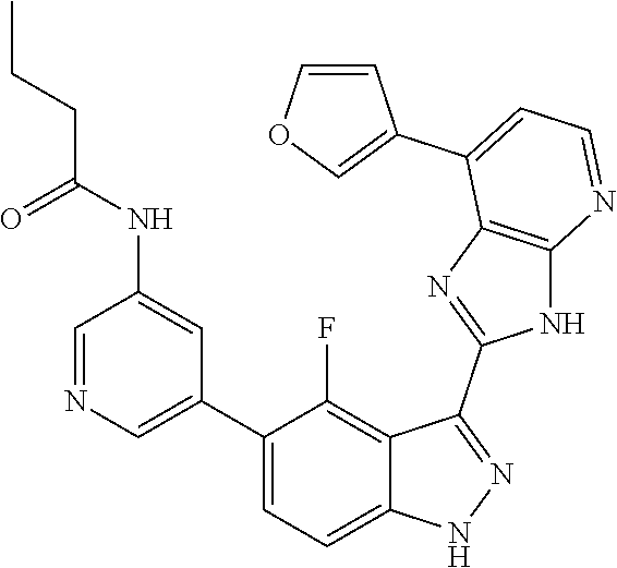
C1=NC=C(C2=CC=C3C(=C2F)C(C2=NC4=C(N2)N=CC=C4C2=COC=C2)=NN3)C=C1NC(CCC)=O
